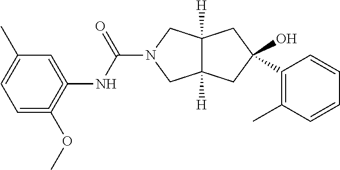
C12([H])C([H])(CN(C(NC3=CC(C)=CC=C=3OC)=O)C1)CC(C1=C(C)C=CC=C1)(O)C2
